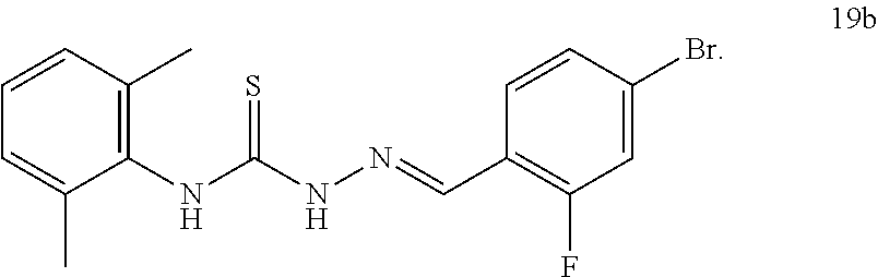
C1(NC(NN=CC2=C(F)C=C(Br)C=C2)=S)=C(C)C=CC=C1C
